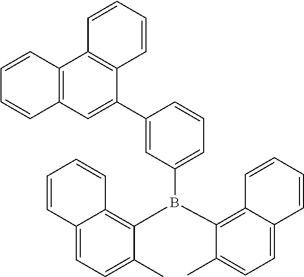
C1(B(C2=C3C(=CC=C2C)C=CC=C3)C2=C3C(=CC=C2C)C=CC=C3)=CC=CC(C2=CC3=C(C4=C2C=CC=C4)C=CC=C3)=C1
